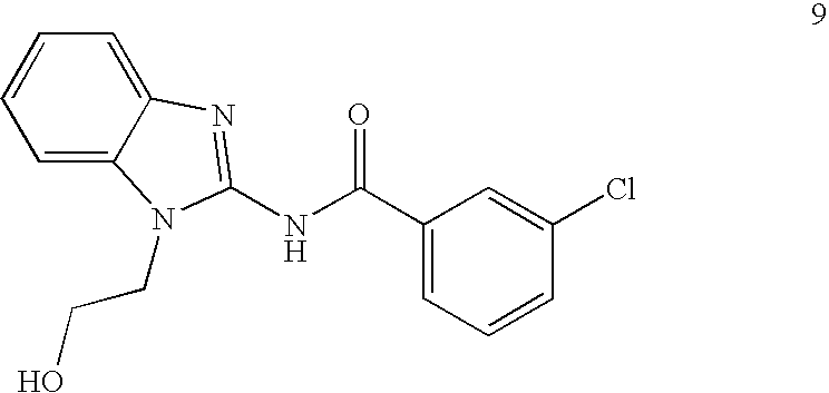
C1=C2C(=CC=C1)N=C(NC(C1=CC=CC(Cl)=C1)=O)N2CCO
